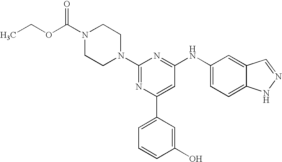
C1(N2CCN(C(OCC)=O)CC2)=NC(C2=CC=CC(O)=C2)=CC(NC2=CC=C3C(=C2)C=NN3)=N1
